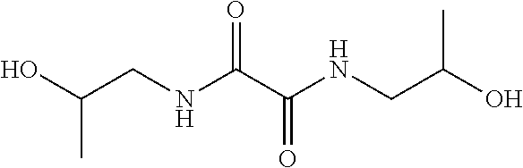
C(CNC(C(NCC(O)C)=O)=O)(O)C
